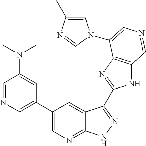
C1(C2=CN=CC(N(C)C)=C2)=CN=C2C(=C1)C(C1=NC3=C(N1)C=NC=C3N1C=C(C)N=C1)=NN2
